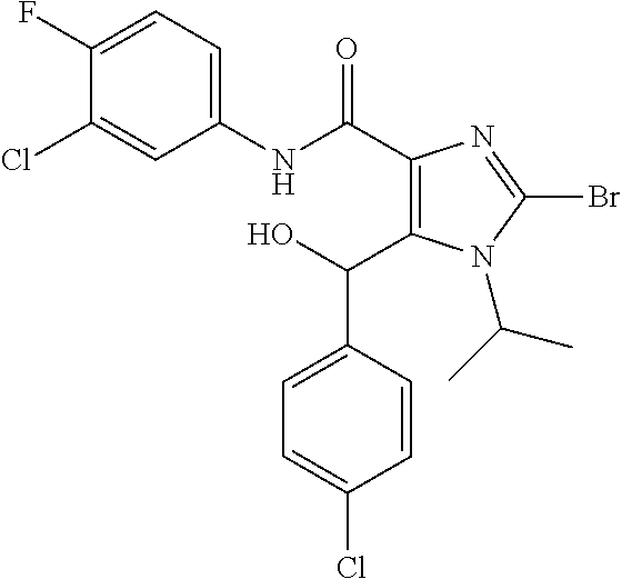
C1(C(NC2=CC=C(F)C(Cl)=C2)=O)=C(C(O)C2=CC=C(Cl)C=C2)N(C(C)C)C(Br)=N1
